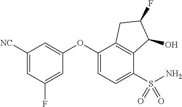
O(C1=CC([NC])=CC(F)=C1)C1=CC=C(S(N)(=O)=O)C2=C1CC(F)C2O
